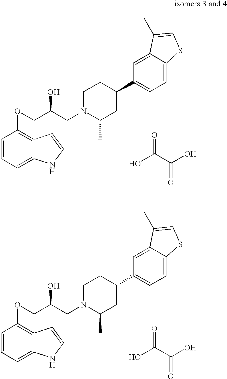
OC(C(O)=O)=O.C1=CC=C2C(=C1OCC(CN1C(C)CC(C3=CC=C4C(=C3)C(C)=CS4)CC1)O)C=CN2.OC(C(O)=O)=O.C1=CC=C2C(=C1OCC(CN1C(C)CC(C3=CC=C4C(=C3)C(C)=CS4)CC1)O)C=CN2
